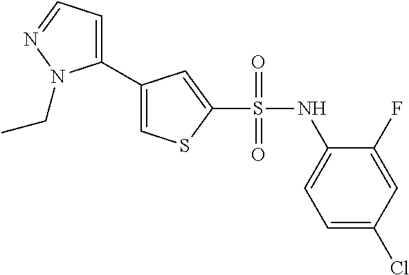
C1(C2=CSC(S(NC3=CC=C(Cl)C=C3F)(=O)=O)=C2)=CC=NN1CC
